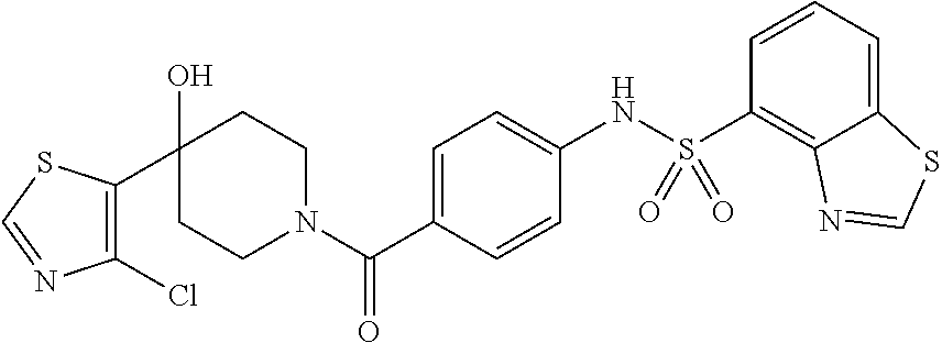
C1CN(C(C2=CC=C(NS(=O)(=O)C3=C4C(=CC=C3)SC=N4)C=C2)=O)CCC1(O)C1=C(Cl)N=CS1
